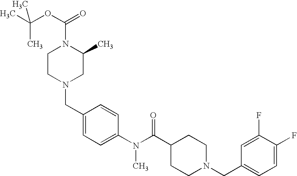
CC(OC(=O)N1CCN(CC2=CC=C(N(C(C3CCN(CC4=CC=C(F)C(F)=C4)CC3)=O)C)C=C2)CC1C)(C)C
